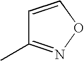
C1=CON=C1C
